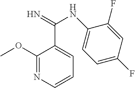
C1(OC)=NC=CC=C1C(=N)NC1=CC=C(F)C=C1F
